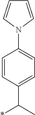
C1=CC(C(*)C)=CC=C1N1C=CC=C1
